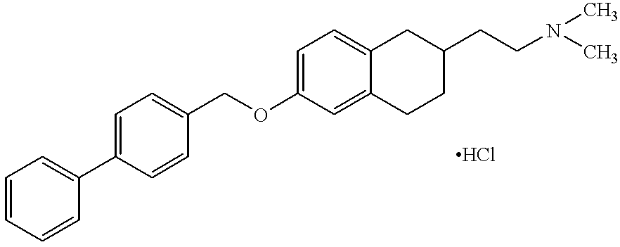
C1=CC=CC(C2=CC=C(COC3=CC=C4C(=C3)CCC(CCN(C)C)C4)C=C2)=C1
